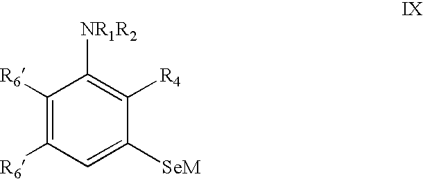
C1([R6])=C([R6])C=C([SeM])C([R4])=C1[NR1R2]
